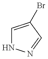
C1=C(Br)C=NN1
